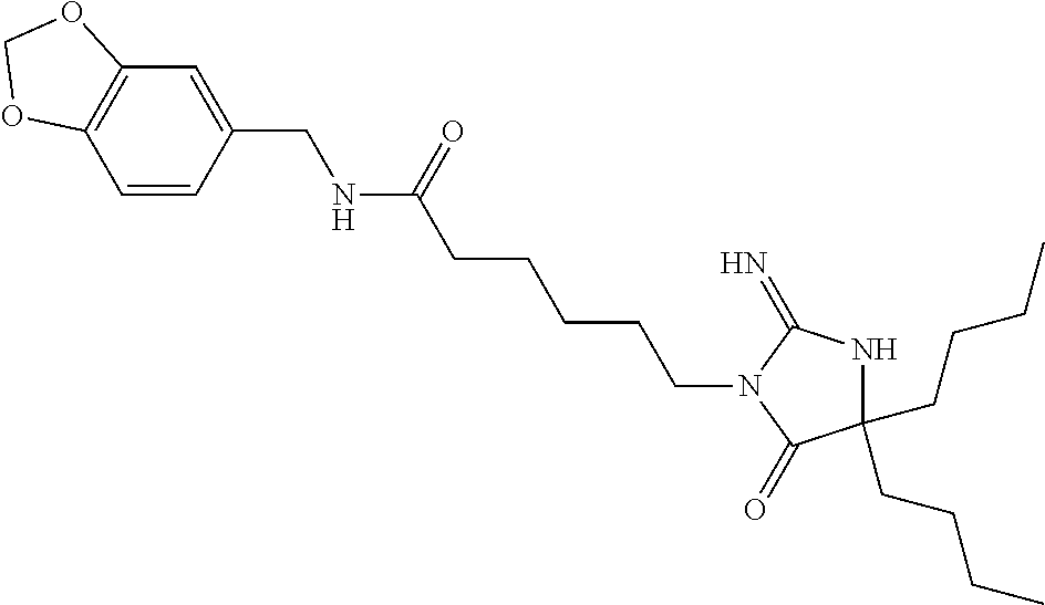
C1(CCCC)(CCCC)NC(=N)N(CCCCCC(NCC2=CC3=C(C=C2)OCO3)=O)C1=O
